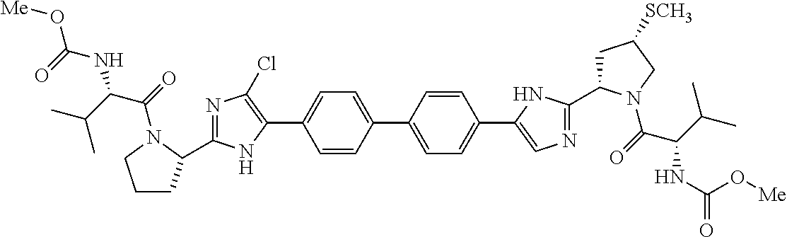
C1(C2=CC=C(C3=CN=C(C4CC([SCH3])CN4C(C(C(C)C)NC(=O)O[Me])=O)N3)C=C2)=CC=C(C2=C(Cl)N=C(C3CCCN3C(C(NC(=O)O[Me])C(C)C)=O)N2)C=C1
